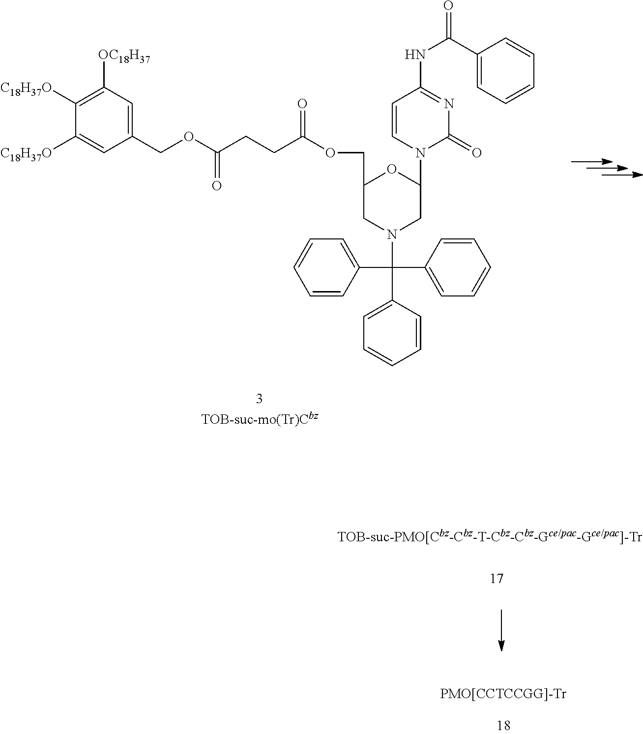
C1(C(NC2=NC(=O)N(C3OC(COC(CCC(OCC4=CC([OC18H37])=C([C18H37O])C([C18H37O])=C4)=O)=O)CN(C(C4=CC=CC=C4)(C4=CC=CC=C4)C4=CC=CC=C4)C3)C=C2)=O)=CC=CC=C1
